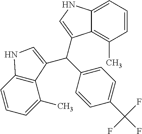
C1=CC2=C(C(C)=C1)C(C(C1=CC=C(C(F)(F)F)C=C1)C1=CNC3=CC=CC(C)=C31)=CN2
